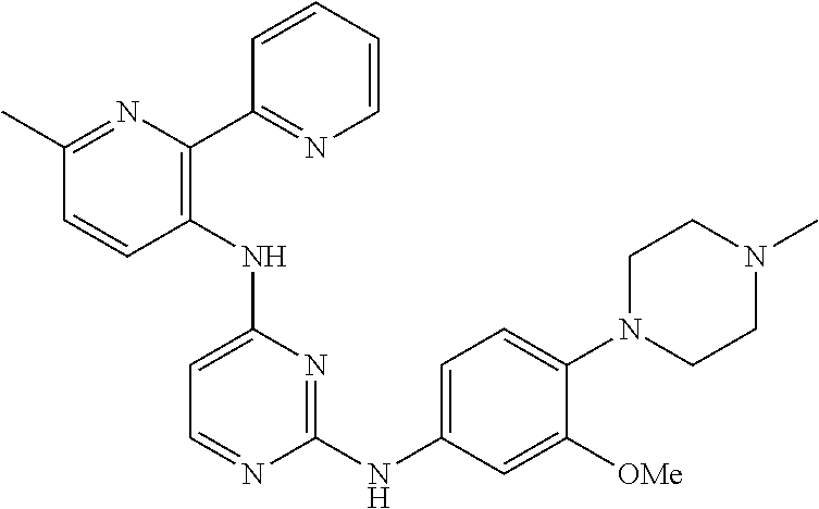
N(C1=CC=NC(NC2=CC=C(N3CCN(C)CC3)C([OMe])=C2)=N1)C1=C(C2=NC=CC=C2)N=C(C)C=C1
